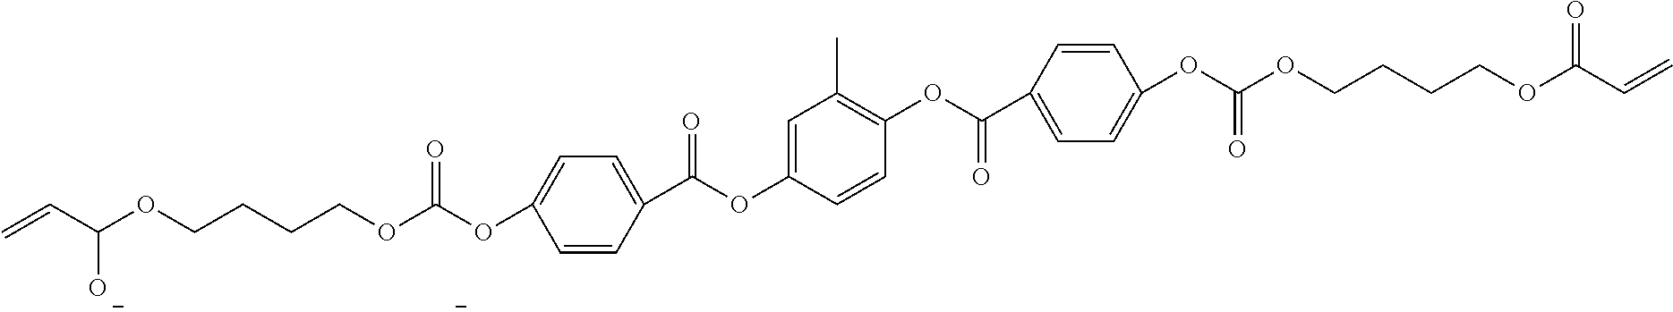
C=CC(OCCCCOC(OC1=CC=C(C(OC2=CC(C)=C(OC(C3=CC=C(OC(OCCCCOC(C=C)=O)=O)C=C3)=O)C=C2)=O)C=C1)=O)[O-]
